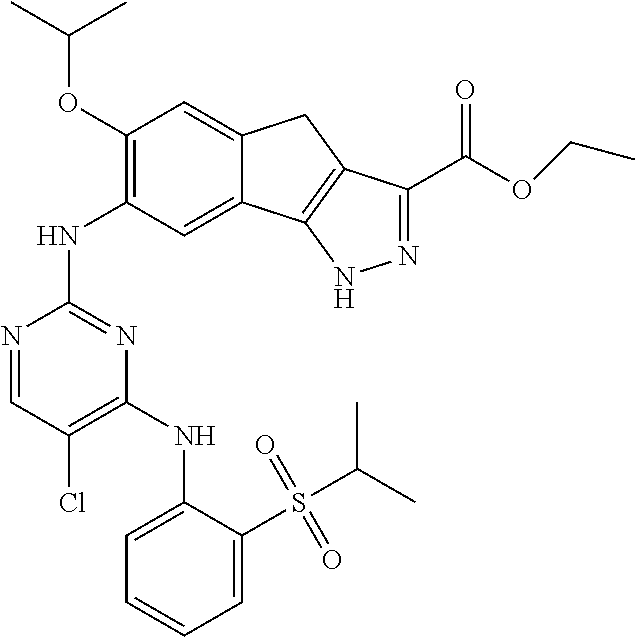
N1=CC(Cl)=C(NC2=CC=CC=C2S(C(C)C)(=O)=O)N=C1NC1=C(OC(C)C)C=C2C(=C1)C1=C(C2)C(C(OCC)=O)=NN1
